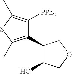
C1(C2=C(C)SC(C)=C2[PPh2])C(O)COC1
